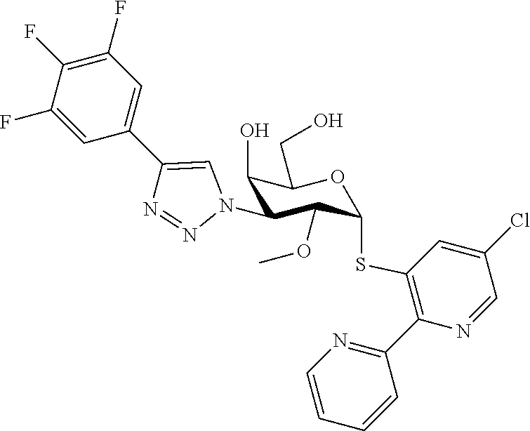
C1(F)=CC(C2=CN(C3C(O)C(CO)OC(SC4=C(C5=NC=CC=C5)N=CC(Cl)=C4)C3OC)N=N2)=CC(F)=C1F
